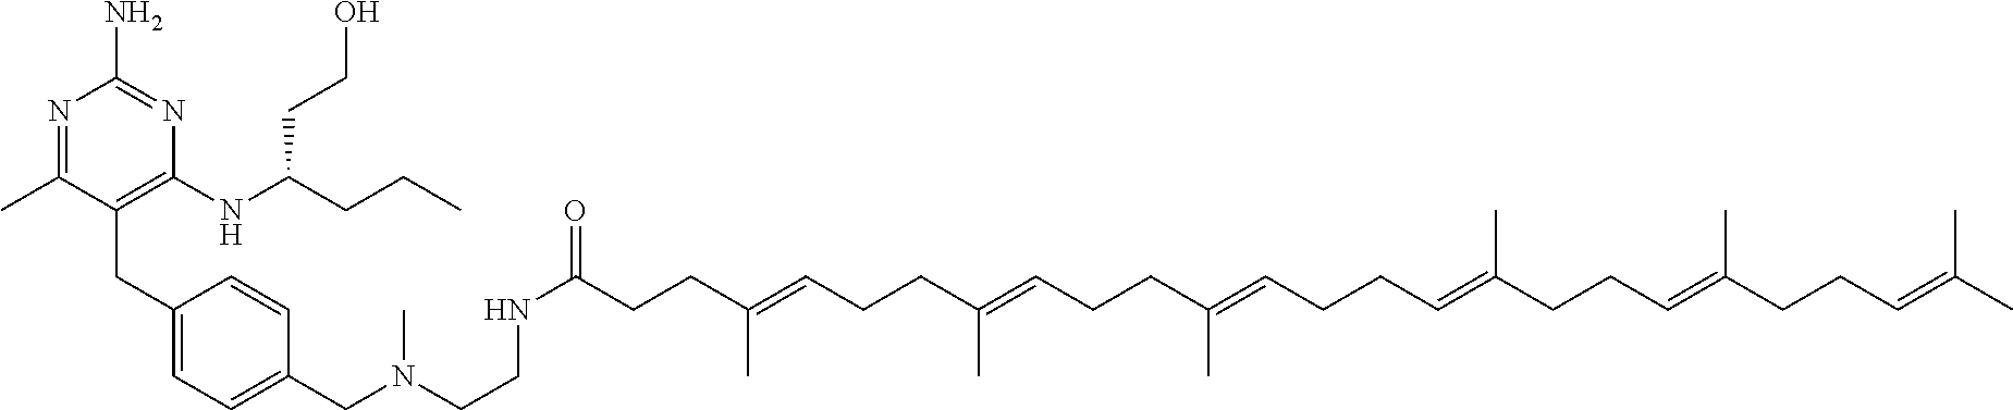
C1(CC2=C(NC(CCC)CCO)N=C(N)N=C2C)=CC=C(CN(CCNC(CCC(=CCCC(=CCCC(=CCCC=C(CCC=C(CCC=C(C)C)C)C)C)C)C)=O)C)C=C1
